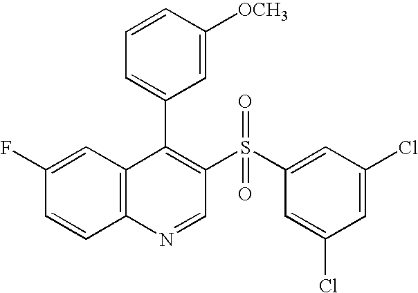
C12=C(C=C(F)C=C1)C(C1=CC=CC([OCH3])=C1)=C(S(C1=CC(Cl)=CC(Cl)=C1)(=O)=O)C=N2
